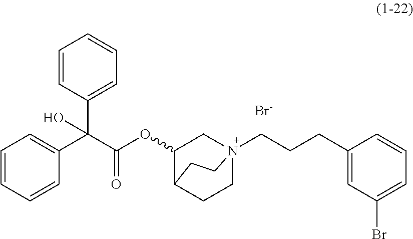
[Br-].C1=CC(C(C(OC2CN3(CCCC4=CC(Br)=CC=C4)CCC2CC3)=O)(C2=CC=CC=C2)O)=CC=C1
